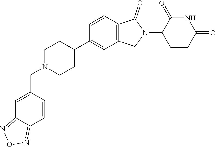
C1N(CC2=CC3=NON=C3C=C2)CCC(C2=CC3=C(C=C2)C(=O)N(C2CCC(=O)NC2=O)C3)C1
